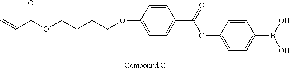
C1=CC(OCCCCOC(C=C)=O)=CC=C1C(OC1=CC=C(B(O)O)C=C1)=O
